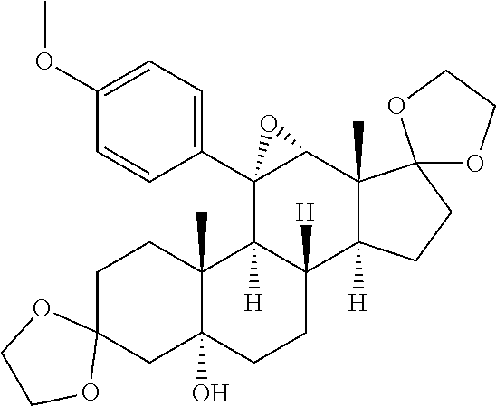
C1C2(CC3(O)C(C)(C1)C1([H])C([H])(CC3)C3([H])C(C)(C4C1(C1=CC=C(OC)C=C1)O4)C1(CC3)OCCO1)OCCO2
